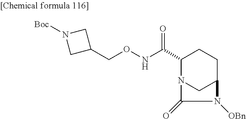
C1(C(NOCC2CN([Boc])C2)=O)N2CC(CC1)N([OBn])C2=O
